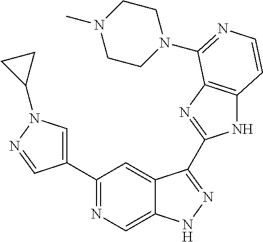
C1(C2=CN(C3CC3)N=C2)=NC=C2C(=C1)C(C1=NC3=C(N1)C=CN=C3N1CCN(C)CC1)=NN2
